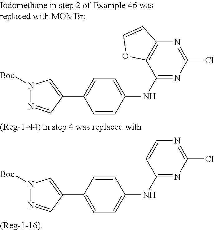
C1(NC2=CC=C(C3=CN([Boc])N=C3)C=C2)=NC(Cl)=NC2=C1OC=C2.C1(NC2=CC=C(C3=CN([Boc])N=C3)C=C2)=NC(Cl)=NC=C1
